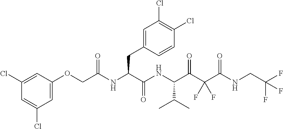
C1=C(Cl)C=C(Cl)C=C1OCC(NC(C(NC(C(C(C(NCC(F)(F)F)=O)(F)F)=O)C(C)C)=O)CC1=CC(Cl)=C(Cl)C=C1)=O
